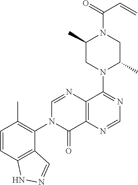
C1(C)CN(C2=NC=NC3=C2N=CN(C2=C(C)C=CC4=C2C=NN4)C3=O)C(C)CN1C(=O)C=C
